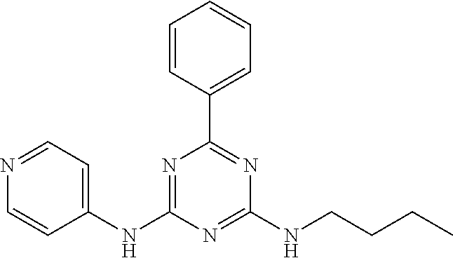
C1=CC(C2=NC(NCCCC)=NC(NC3=CC=NC=C3)=N2)=CC=C1
